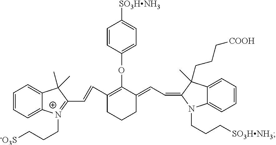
C1=CC=C2C(=C1)N(CCC[SO3HNH3])C(=CC=C1C(OC3=CC=C([SO3HNH3])C=C3)=C(C=CC3=[N+](CCC[-O3S])C4=CC=CC=C4C3(C)C)CCC1)C2(CCC[COOH])C
